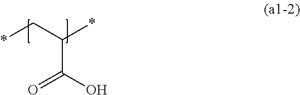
*CC(*)C(=O)O
